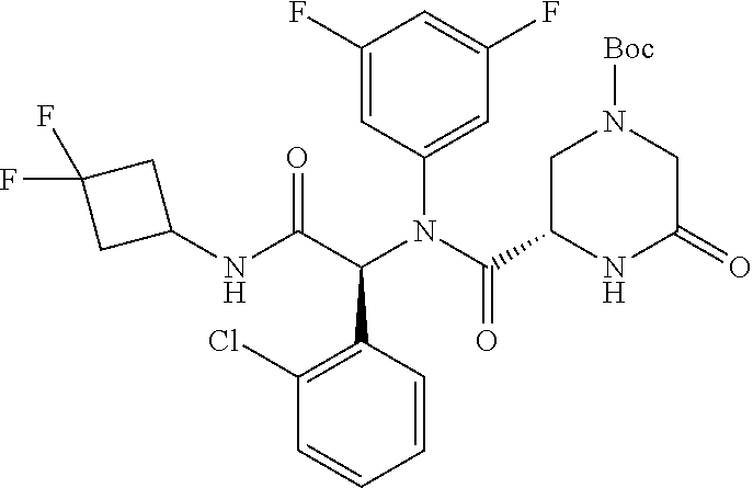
N(C(C(C1=C(Cl)C=CC=C1)N(C(C1NC(=O)CN([Boc])C1)=O)C1=CC(F)=CC(F)=C1)=O)C1CC(F)(F)C1
